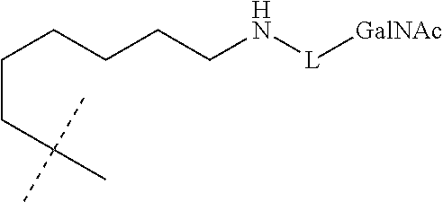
C(N[L][GalNAc])CCCCCC(C)(C)C
